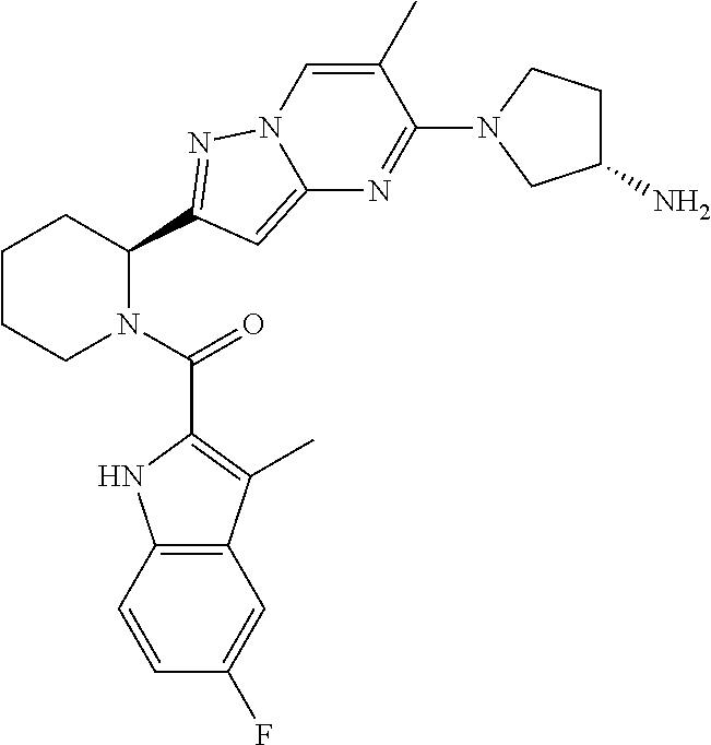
C1CCN(C(=O)C2=C(C)C3=C(N2)C=CC(F)=C3)C(C2=NN3C=C(C)C(N4CC(N)CC4)=NC3=C2)C1
